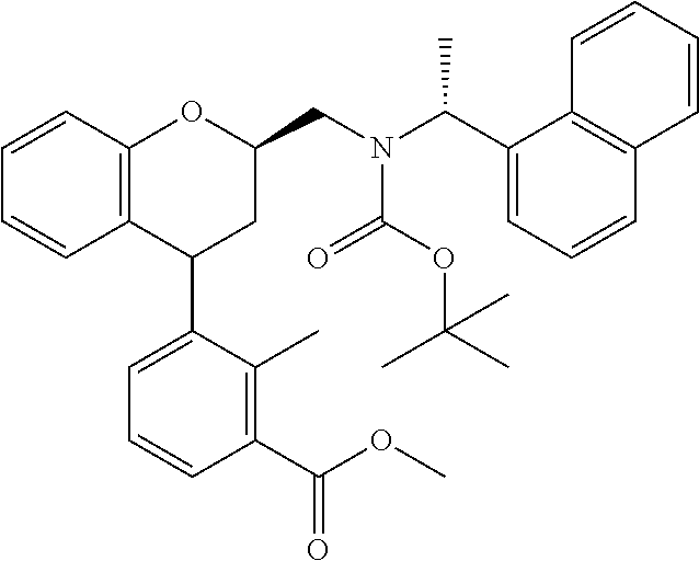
C12=C(C=CC=C1)OC(CN(C(C1=CC=CC3=C1C=CC=C3)C)C(OC(C)(C)C)=O)CC2C1=CC=CC(C(OC)=O)=C1C
